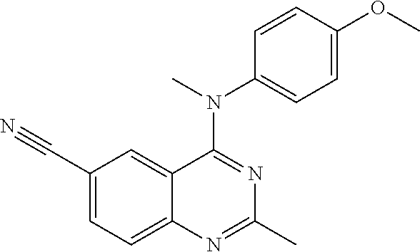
C1(C#N)=CC=C2C(=C1)C(N(C)C1=CC=C(OC)C=C1)=NC(C)=N2
